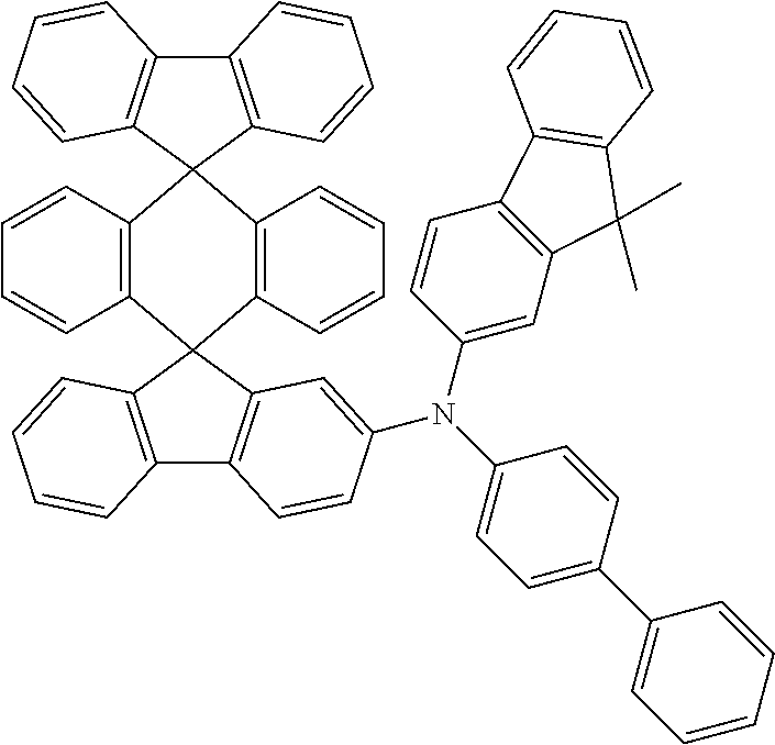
C12=C(C=CC=C1)C1(C3=C(C=CC=C3)C23C2=C(C4=C3C=CC=C4)C=CC=C2)C2=C(C3=C1C=CC=C3)C=CC(N(C1=CC=C(C3=CC=CC=C3)C=C1)C1=CC3=C(C=C1)C1=C(C3(C)C)C=CC=C1)=C2
